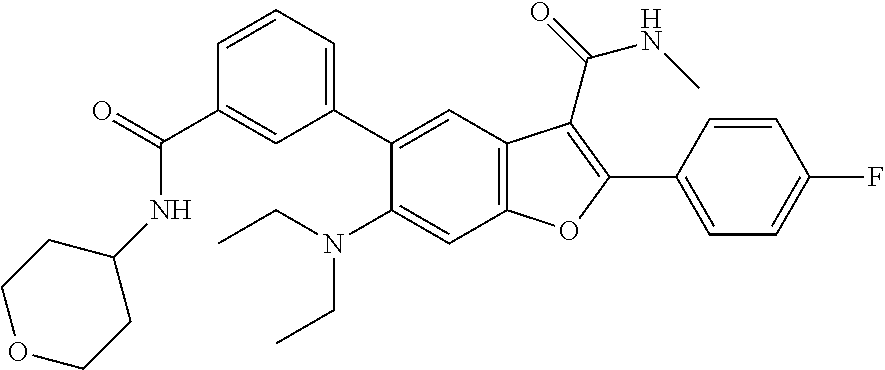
C1=CC=C(C2=CC3=C(C=C2N(CC)CC)OC(C2=CC=C(F)C=C2)=C3C(=O)NC)C=C1C(=O)NC1CCOCC1
